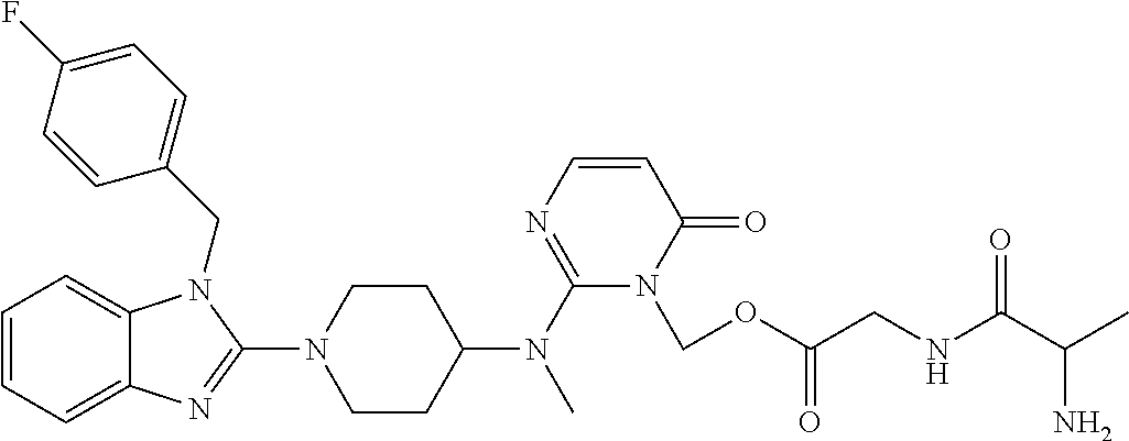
C1=CC=C2C(=C1)N(CC1=CC=C(F)C=C1)C(N1CCC(N(C3=NC=CC(=O)N3COC(CNC(C(C)N)=O)=O)C)CC1)=N2
